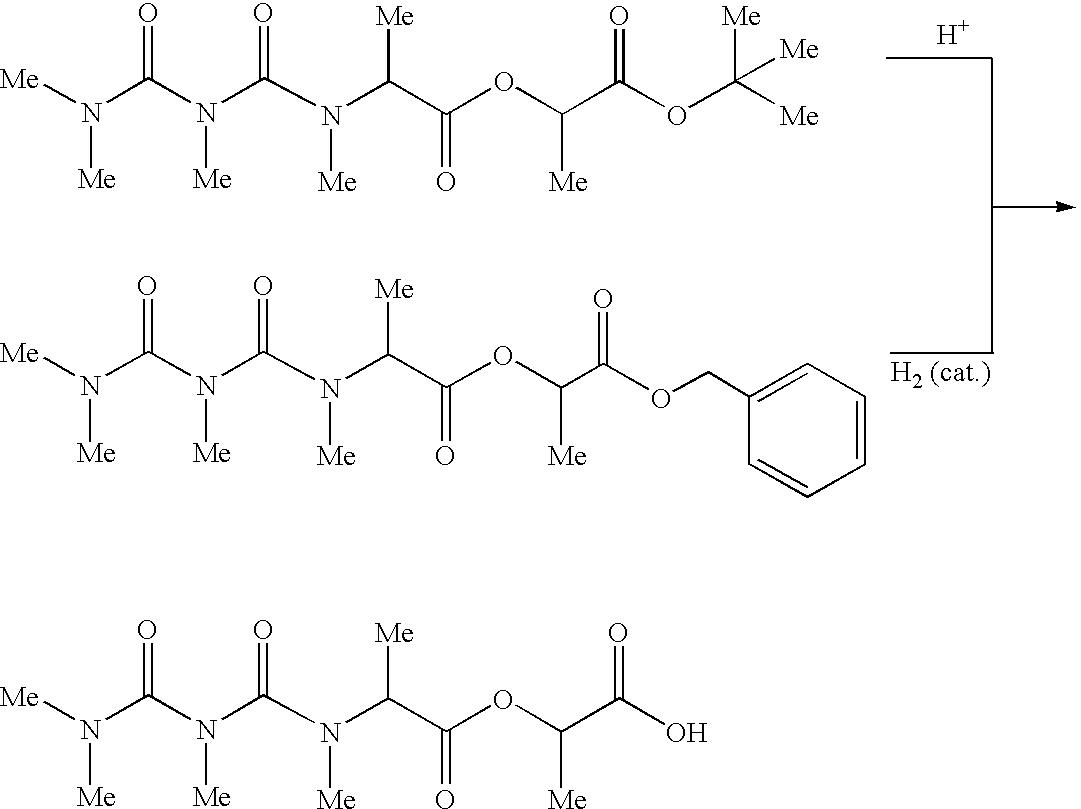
[Me]N(C(N(C(=O)N(C(C(OC([Me])C(O)=O)=O)[Me])[Me])[Me])=O)[Me].[H].[H2 (cat.)].[Me]N(C(N(C(=O)N(C(C(OC([Me])C(OC([Me])([Me])[Me])=O)=O)[Me])[Me])[Me])=O)[Me].[Me]N(C(N(C(=O)N(C(C(OC([Me])C(OCC1=CC=CC=C1)=O)=O)[Me])[Me])[Me])=O)[Me]
